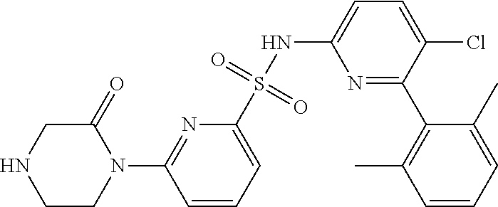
C1CN(C2=NC(S(NC3=CC=C(Cl)C(C4=C(C)C=CC=C4C)=N3)(=O)=O)=CC=C2)C(=O)CN1
